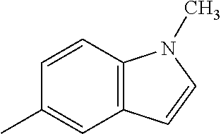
C1=CC2=C(C=C1C)C=CN2C
